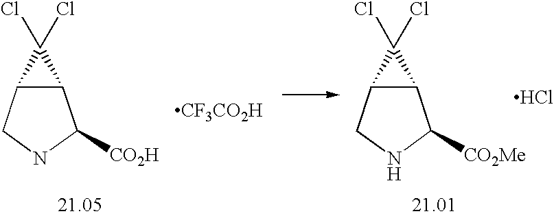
C12C(CNC1[CO2Me])C2(Cl)Cl.Cl.C12C(CNC1[CO2H])C2(Cl)Cl.[CF3CO2H]
